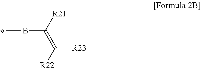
CBC(=C([R22])[R23])[R21]
